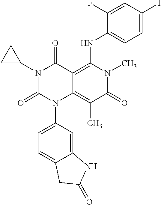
N1(C2CC2)C(=O)N(C2=CC=C3C(=C2)NC(=O)C3)C2=C(C)C(=O)N(C)C(NC3=CC=C(I)C=C3F)=C2C1=O
